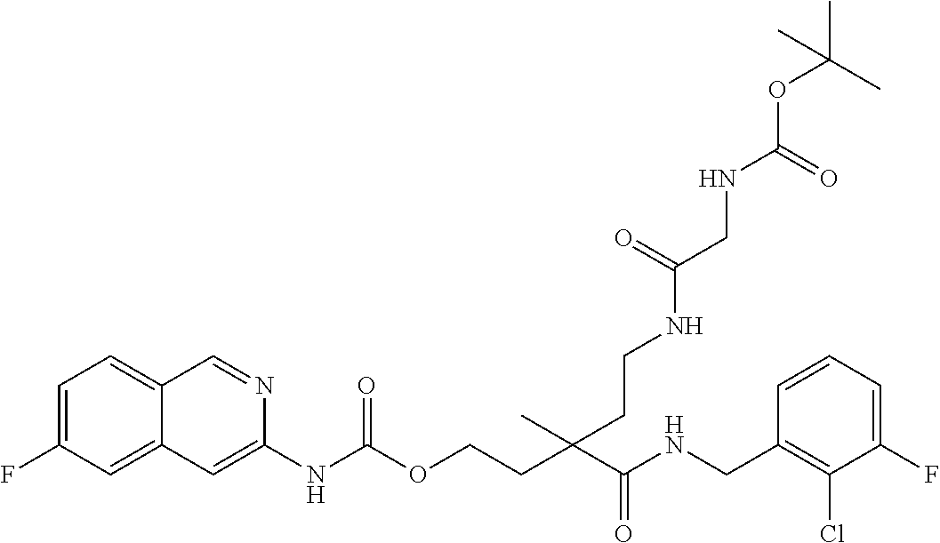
C1=CC(CNC(C(CCOC(NC2=CC3=CC(F)=CC=C3C=N2)=O)(C)CCNC(CNC(OC(C)(C)C)=O)=O)=O)=C(Cl)C(F)=C1
